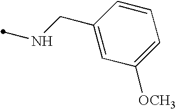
C1([OCH3])=CC=CC(CNC)=C1
